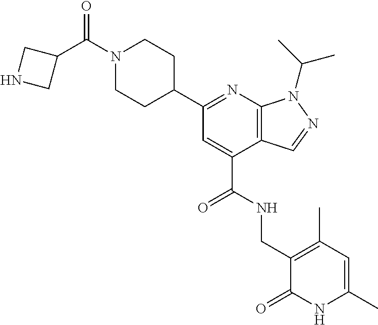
N1=C(C2CCN(C(=O)C3CNC3)CC2)C=C(C(NCC2=C(C)C=C(C)NC2=O)=O)C2=C1N(C(C)C)N=C2
